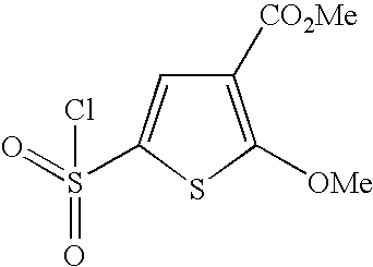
S1C([OMe])=C([CO2Me])C=C1S(=O)(=O)Cl
